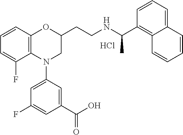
Cl.C1=CC2=C(C(F)=C1)N(C1=CC(F)=CC(C(O)=O)=C1)CC(CCNC(C1=C3C(=CC=C1)C=CC=C3)C)O2
